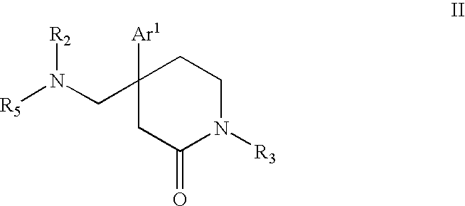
C1([Ar1])(CN([R5])[R2])CC(=O)N([R3])CC1
